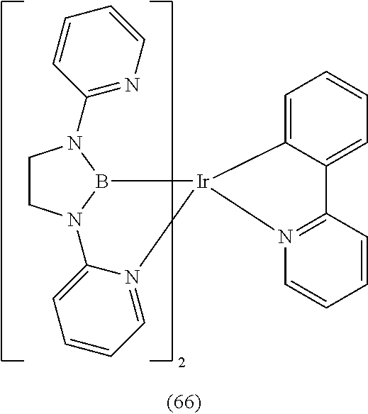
C1CN2B(N1C1=NC=CC=C1)[Ir]1(N3=CC=CC=C23)C2=CC=CC=C2C2=N1C=CC=C2
